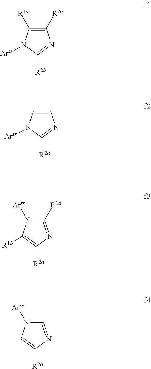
C1([R2a])=C([R1a])N([Arsr])C([R2b])=N1.C1=CN([Arsr])C([R2a])=N1.C1([R1a])=NC([R2a])=C([R1b])N1[Arsr].C1=NC([R2a])=CN1[Arsr]
